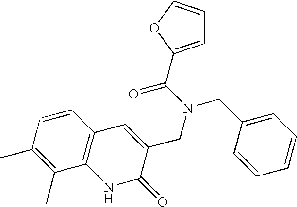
C1(C)=C(C)C=CC2=C1NC(=O)C(CN(CC1=CC=CC=C1)C(=O)C1=CC=CO1)=C2
